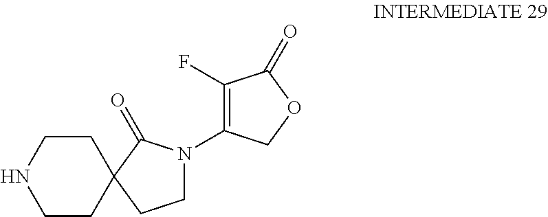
C1CC2(CCN1)C(=O)N(C1=C(F)C(=O)OC1)CC2
